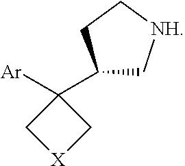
C1(C2([Ar])C[X]C2)C[NH]CC1
